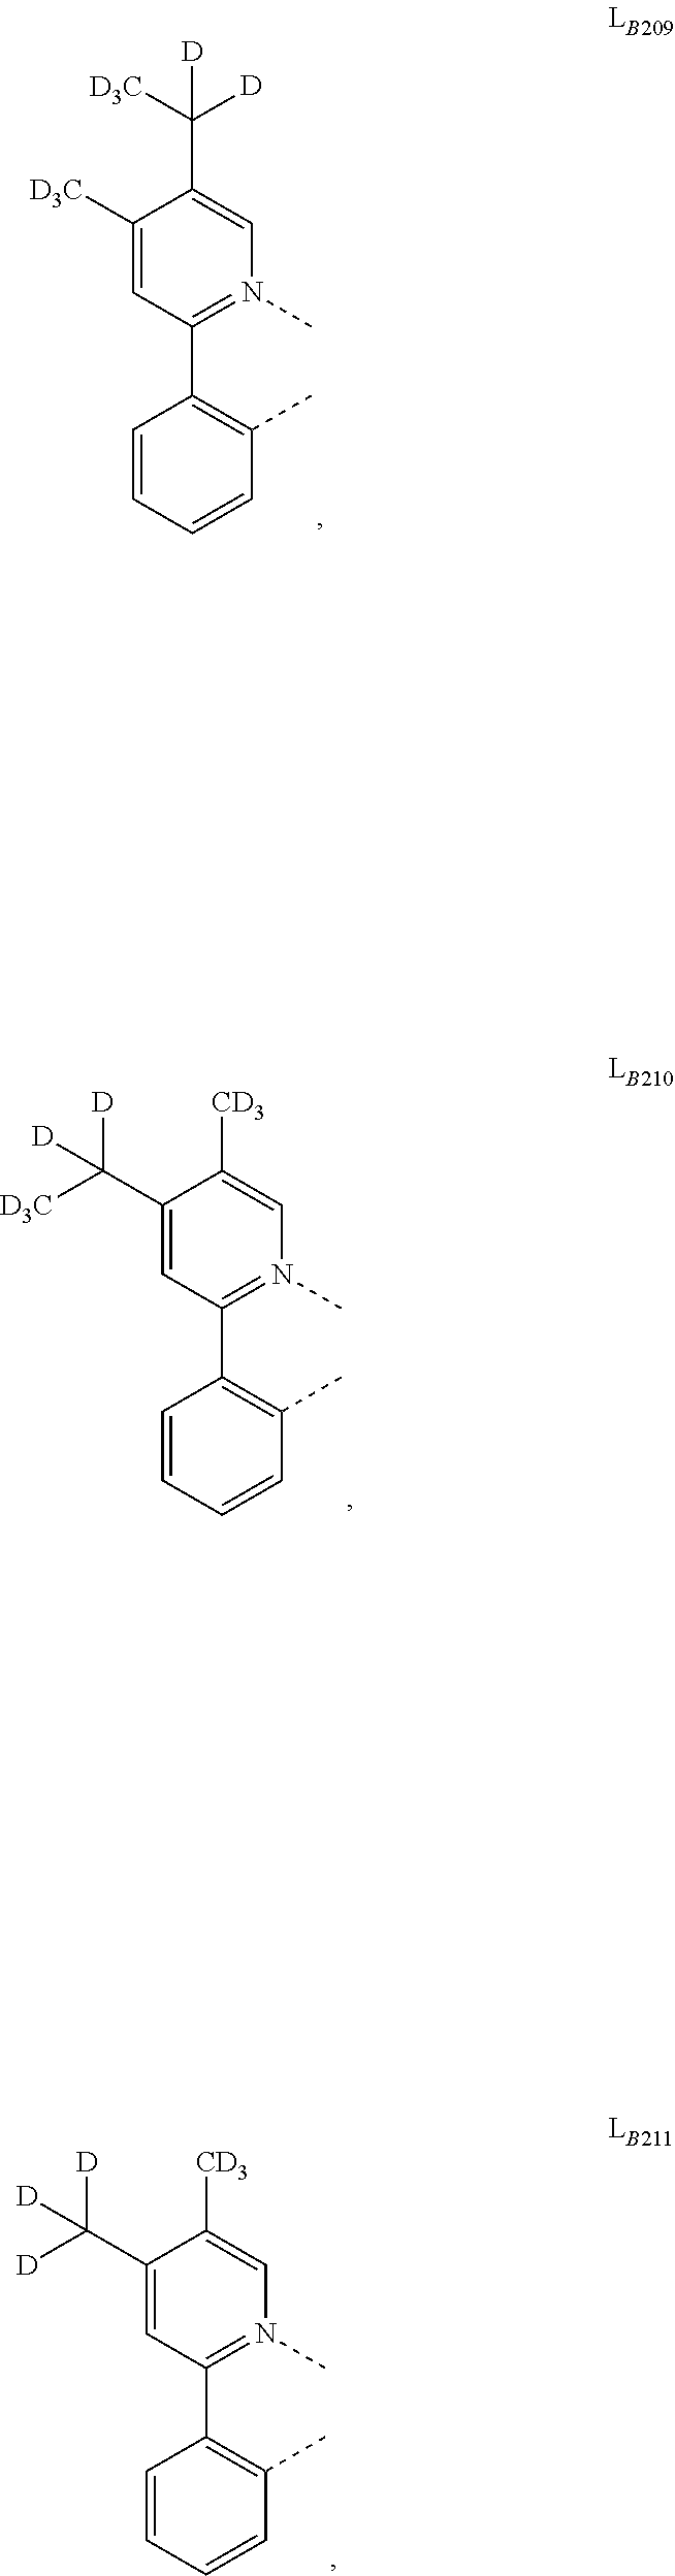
C1=CC=CC(C)=C1C1=N(C)C=C(C([D3C])([D])[D])C([D3C])=C1.C1=CC=CC(C)=C1C1=N(C)C=C([CD3])C(C([D])([D3C])[D])=C1.C1=CC=CC(C)=C1C1=N(C)C=C([CD3])C(C([D])([D])[D])=C1
